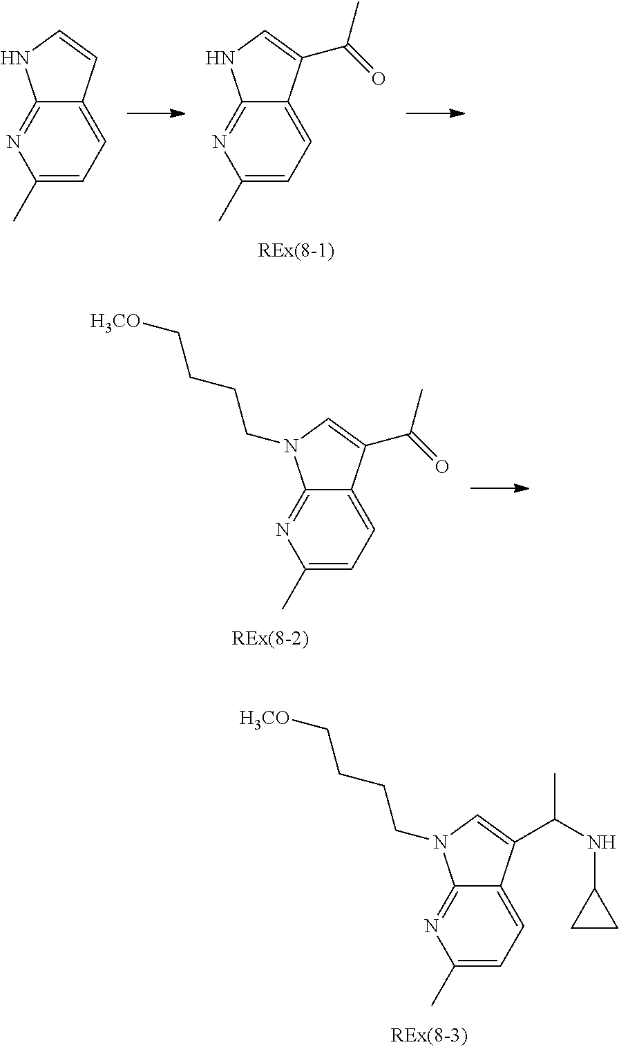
C1(C)=CC=C2C(=N1)NC=C2.C1(C)=CC=C2C(=N1)NC=C2C(=O)C.C1(C)=CC=C2C(=N1)N(CCCC[H3CO])C=C2C(=O)C.C1(C)=CC=C2C(=N1)N(CCCC[H3CO])C=C2C(NC1CC1)C
